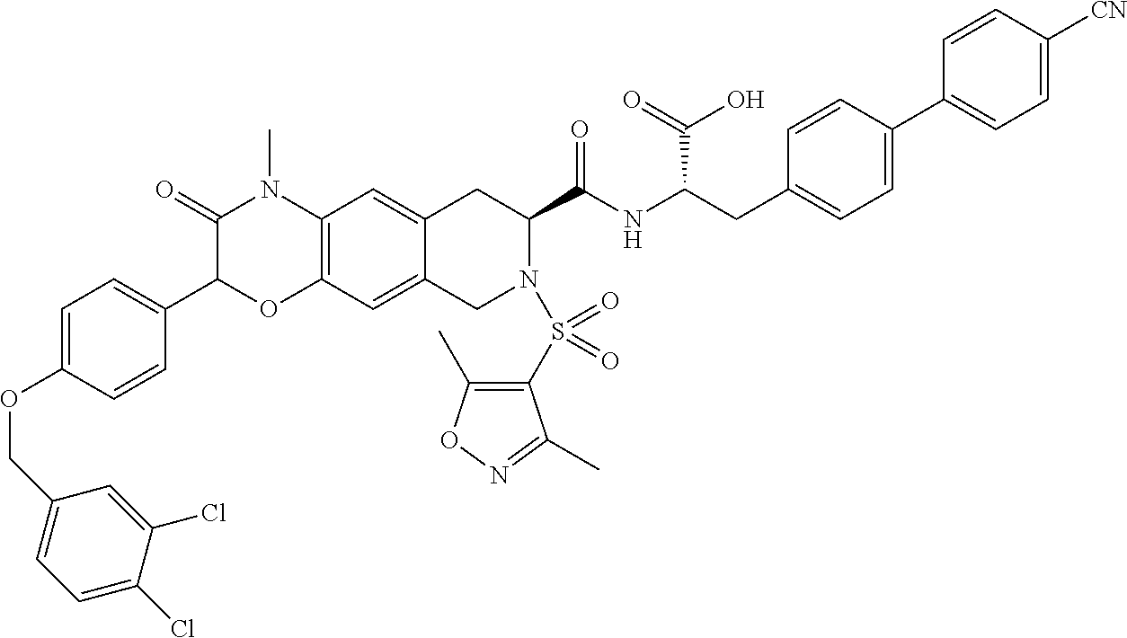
C12=C(C=C3C(=C1)CC(C(NC(CC1=CC=C(C4=CC=C([CN])C=C4)C=C1)C(=O)O)=O)N(S(=O)(C1=C(C)ON=C1C)=O)C3)OC(C1=CC=C(OCC3=CC=C(Cl)C(Cl)=C3)C=C1)C(=O)N2C
